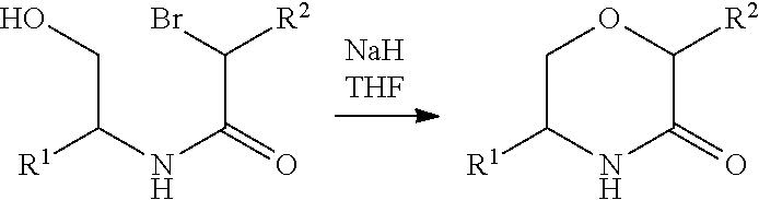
C(C(NC(C(Br)[R2])=O)[R1])O.C1C([R1])NC(=O)C([R2])O1
